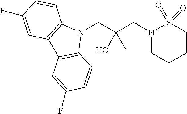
N1(CC(CN2CCCCS2(=O)=O)(O)C)C2=C(C3=C1C=CC(F)=C3)C=C(F)C=C2
